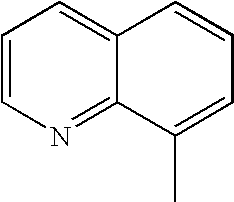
C1=CN=C2C(=C1)C=CC=C2C
